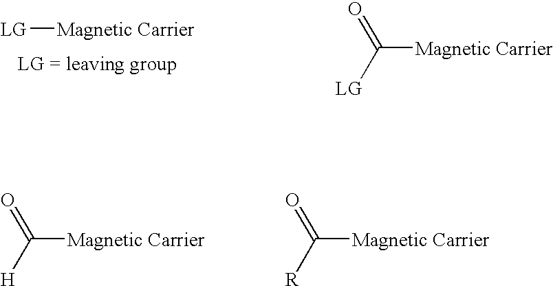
[LG][Magnetic Carrier].C([Magnetic Carrier])([LG])=O.C([Magnetic Carrier])([H])=O.C([Magnetic Carrier])([R])=O
